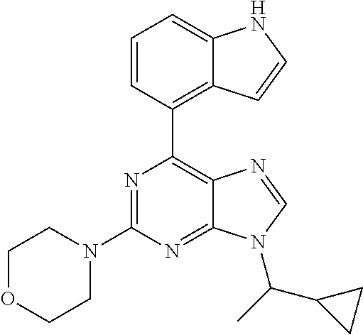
N1=C(N2CCOCC2)N=C2C(=C1C1=C3C(=CC=C1)NC=C3)N=CN2C(C1CC1)C
